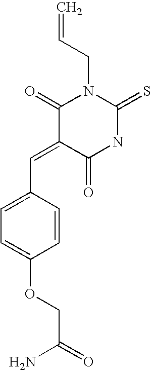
C1(=O)C(=CC2=CC=C(OCC(=O)N)C=C2)C(=O)NC(=S)N1CC=C
